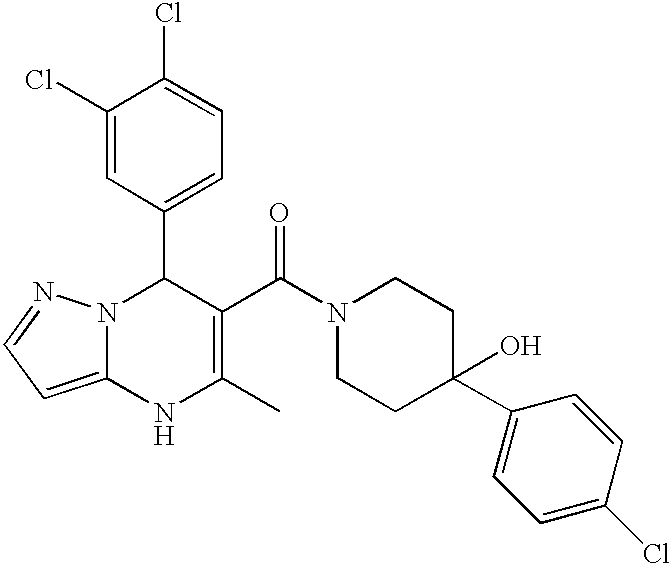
C1(Cl)=CC(C2N3C(=CC=N3)NC(C)=C2C(N2CCC(C3=CC=C(Cl)C=C3)(O)CC2)=O)=CC=C1Cl
